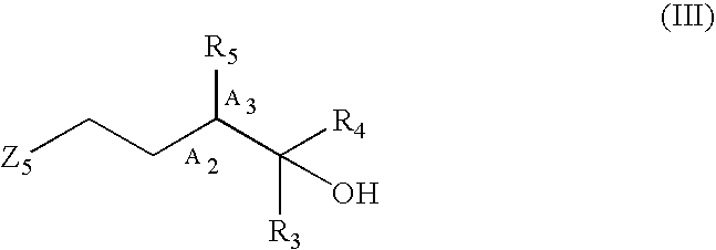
[Z5]CCC(C([R4])(O)[R3])[R5]
